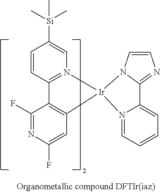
C1=CC2=N(C=C1[Si](C)(C)C)[Ir]1(C3=C2C(F)=NC(F)=C3)N2=CC=CC=C2C2=NC=CN12
